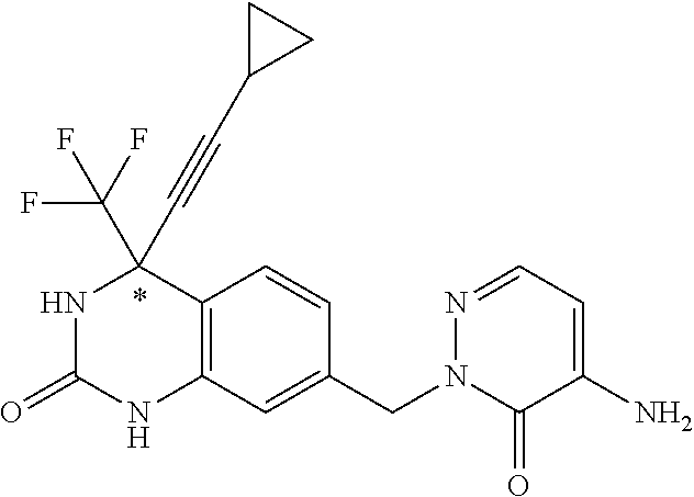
N1C(=O)NC2=C(C1(C#CC1CC1)C(F)(F)F)C=CC(CN1C(=O)C(N)=CC=N1)=C2
